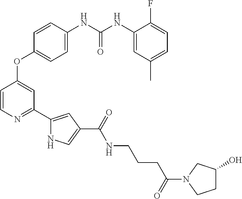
C1=CN=C(C2=CC(C(=O)NCCCC(N3CCC(O)C3)=O)=CN2)C=C1OC1=CC=C(NC(NC2=CC(C)=CC=C2F)=O)C=C1
